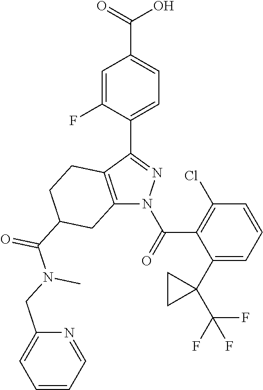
C(O)(=O)C1=CC=C(C2=NN(C(C3=C(Cl)C=CC=C3C3(C(F)(F)F)CC3)=O)C3=C2CCC(C(=O)N(C)CC2=CC=CC=N2)C3)C(F)=C1
